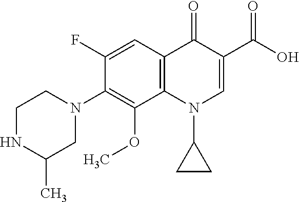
C12=C(C=C(F)C(N3CCNC(C)C3)=C1OC)C(=O)C(C(=O)O)=CN2C1CC1
